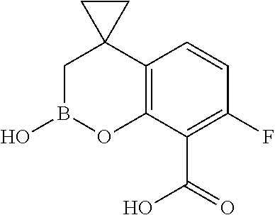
C12=C(C(C(=O)O)=C(F)C=C1)OB(O)CC21CC1
